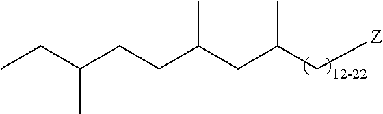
C(C(C[Z])C)C(CCC(CC)C)C
